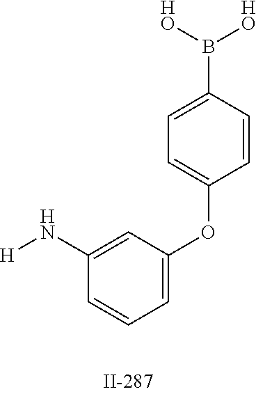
C1=C(B([HO])[HO])C=CC(OC2=CC=CC(N[H])=C2)=C1
